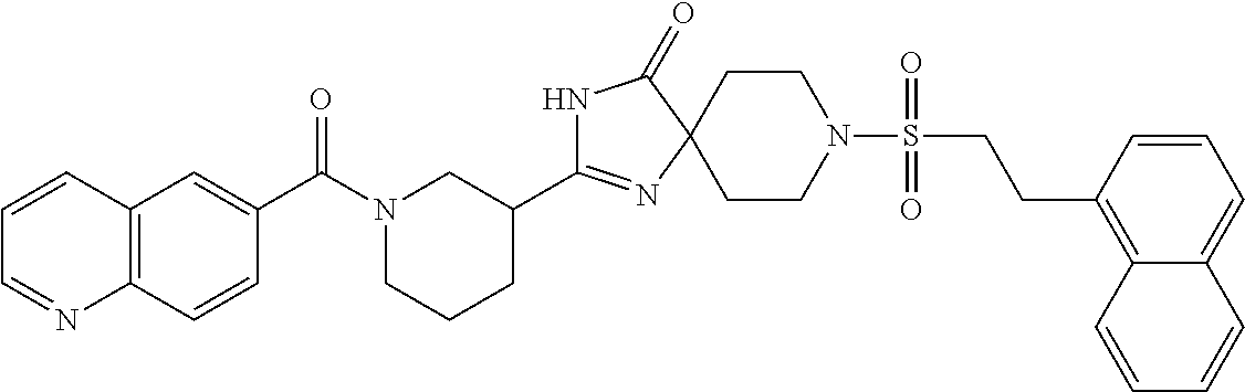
C1CN(S(=O)(=O)CCC2=C3C(=CC=C2)C=CC=C3)CCC12N=C(C1CN(C(C3=CC4=C(N=CC=C4)C=C3)=O)CCC1)NC2=O
